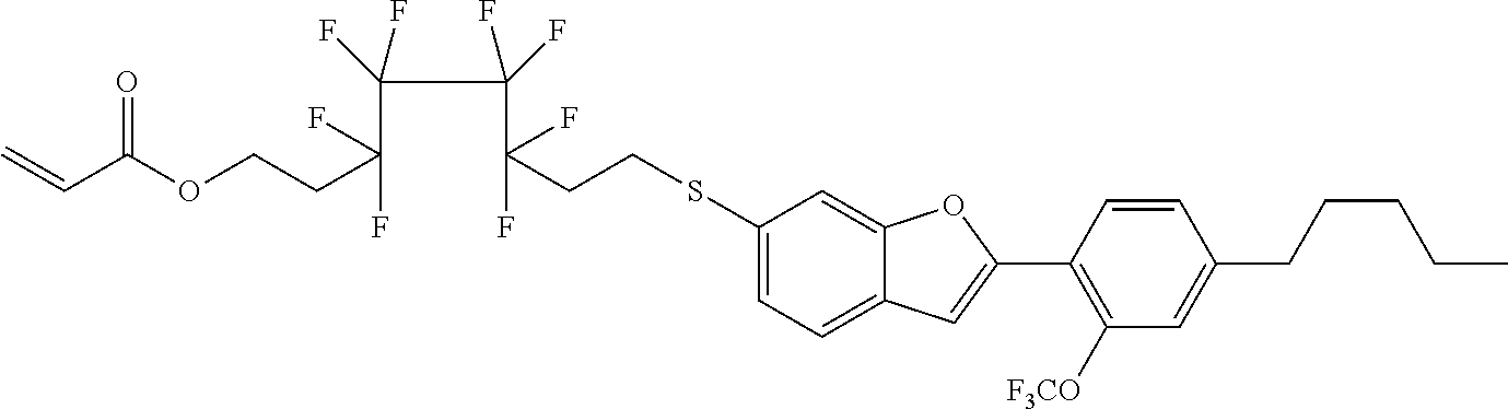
C1(SCCC(C(C(C(CCOC(C=C)=O)(F)F)(F)F)(F)F)(F)F)=CC=C2C(=C1)OC(C1=C([F3CO])C=C(CCCCC)C=C1)=C2
